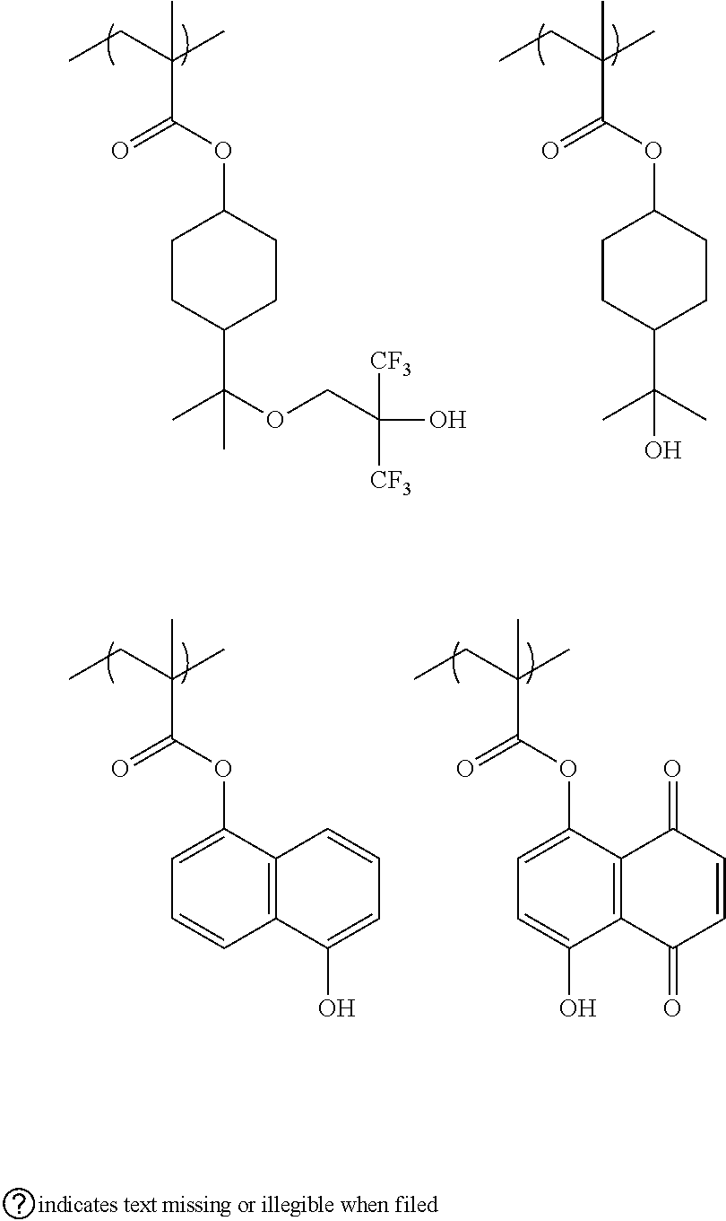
C1(OC(C(CC)(C)C)=O)CCC(C(OCC(O)([CF3])[CF3])(C)C)CC1.C1(OC(C(CC)(C)C)=O)CCC(C(C)(C)O)CC1.C1(OC(C(CC)(C)C)=O)=CC=CC2=C1C=CC=C2O.C1(OC(C(CC)(C)C)=O)=CC=C(O)C2=C1C(=O)C=CC2=O
